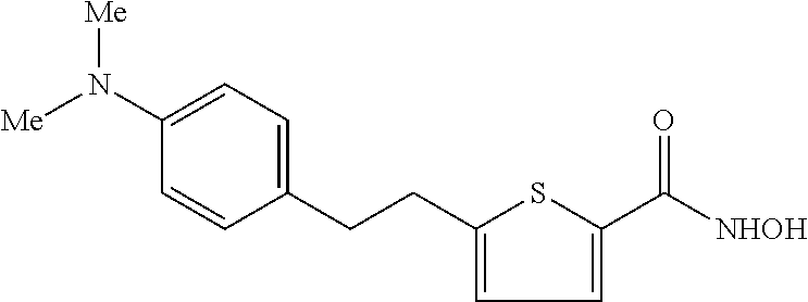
[Me]N(C1=CC=C(CCC2=CC=C(C([NHOH])=O)S2)C=C1)[Me]
